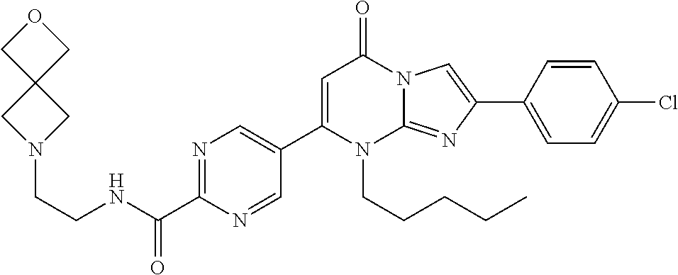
N1=C(C(NCCN2CC3(C2)COC3)=O)N=CC(C2=CC(=O)N3C(=NC(C4=CC=C(Cl)C=C4)=C3)N2CCCCC)=C1
